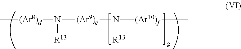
C[(Ar8)d]N([(Ar9)e]N([(Ar10)f]C)[R13])[R13]
